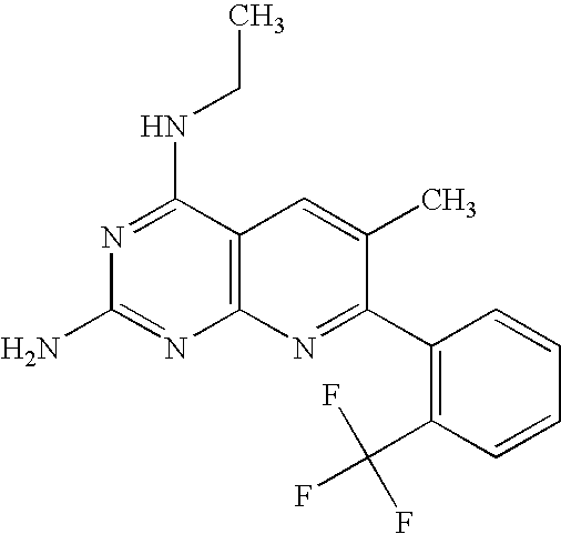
N1=C(NCC)C2=C(N=C1N)N=C(C1=C(C(F)(F)F)C=CC=C1)C(C)=C2
